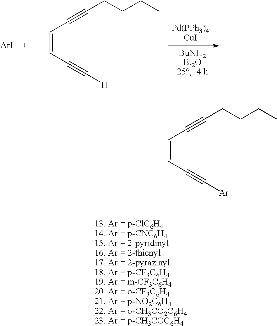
C(=CC#C[H])C#CCCCC.C(=CC#C[Ar])C#CCCCC
